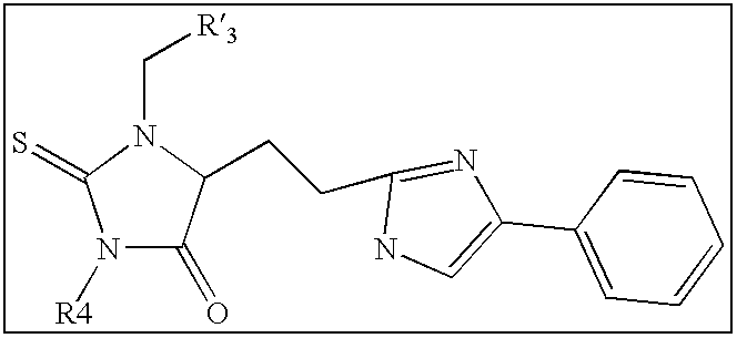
N1([R4])C(=O)C(CCC2=NC(C3=CC=CC=C3)=CN2)N(C[R3])C1=S
